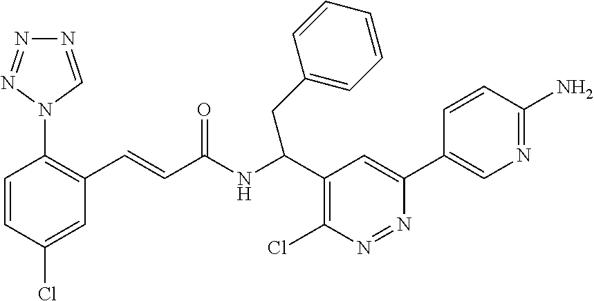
C1=CC(Cl)=CC(C=CC(NC(C2=C(Cl)N=NC(C3=CN=C(N)C=C3)=C2)CC2=CC=CC=C2)=O)=C1N1C=NN=N1
